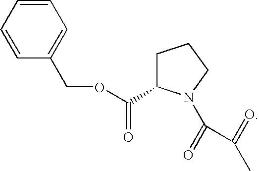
C1=CC(COC(C2CCCN2C(=O)C(=O)C)=O)=CC=C1
